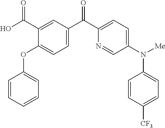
C1=CC=CC=C1OC1=CC=C(C(C2=CC=C(N(C3=CC=C([CF3])C=C3)[Me])C=N2)=O)C=C1C(O)=O
